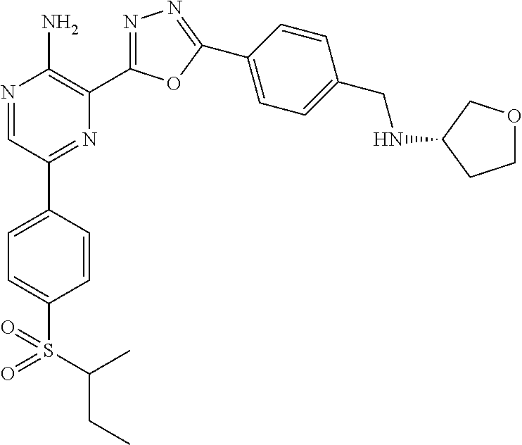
N1=CC(C2=CC=C(S(C(C)CC)(=O)=O)C=C2)=NC(C2=NN=C(C3=CC=C(CNC4CCOC4)C=C3)O2)=C1N
